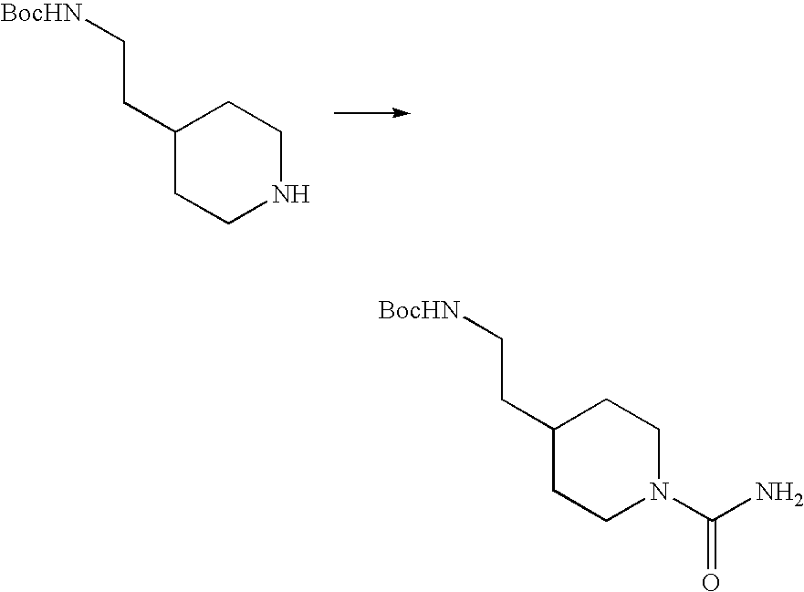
C1(CC[BocHN])CCNCC1.C1(CC[BocHN])CCN(C(=O)N)CC1
